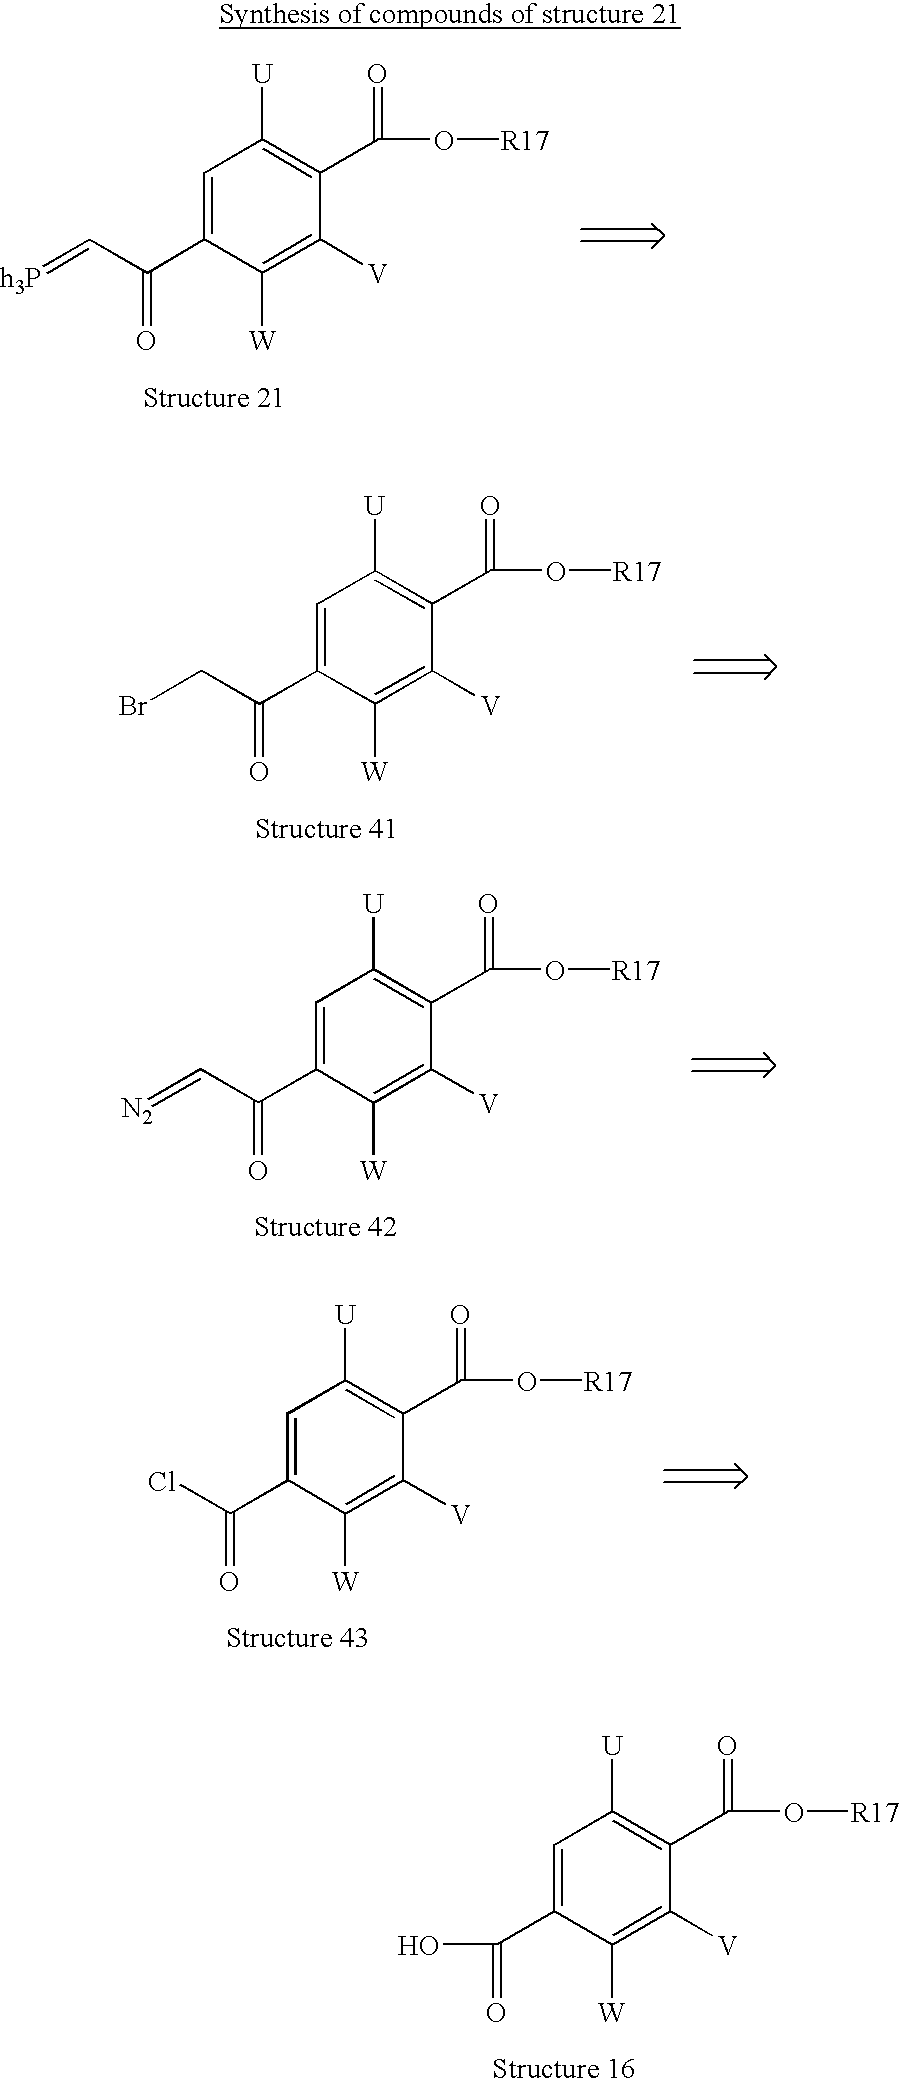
C1=C(C(C=[h3P])=O)C([W])=C([V])C(C(O[R17])=O)=C1[U].C1=C(C(CBr)=O)C([W])=C([V])C(C(O[R17])=O)=C1[U].C1=C(C(C=[N2])=O)C([W])=C([V])C(C(O[R17])=O)=C1[U].C1=C(C(Cl)=O)C([W])=C([V])C(C(O[R17])=O)=C1[U].C1=C(C(O)=O)C([W])=C([V])C(C(O[R17])=O)=C1[U]
